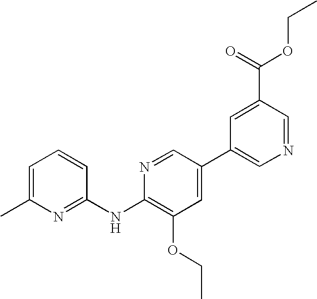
C1=C(C)N=C(NC2=C(OCC)C=C(C3=CN=CC(C(=O)OCC)=C3)C=N2)C=C1
